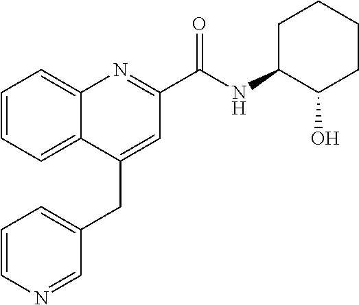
C1=CN=CC(CC2=CC(C(NC3C(O)CCCC3)=O)=NC3=CC=CC=C23)=C1
